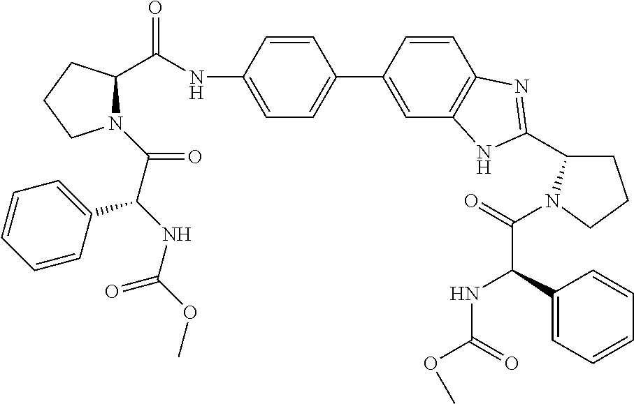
C1=CC(NC(C2N(C(C(NC(OC)=O)C3=CC=CC=C3)=O)CCC2)=O)=CC=C1C1=CC2=C(C=C1)N=C(C1CCCN1C(=O)C(NC(OC)=O)C1=CC=CC=C1)N2
